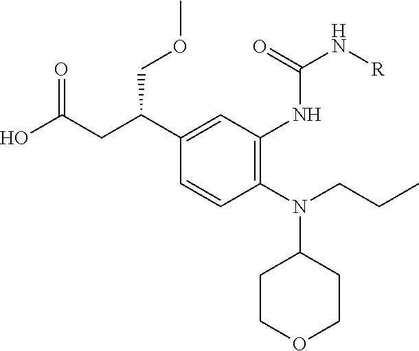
N(C1CCOCC1)(CCC)C1=C(NC(N[R])=O)C=C(C(CC(O)=O)COC)C=C1
